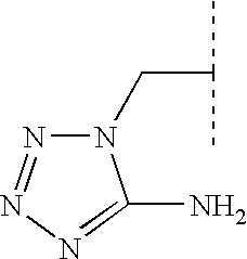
C(C(C)C)N1N=NN=C1N
